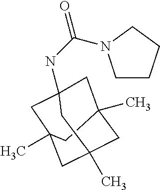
C1C2(C)CC3(NC(=O)N4CCCC4)CC(C)(CC1(C)C3)C2
